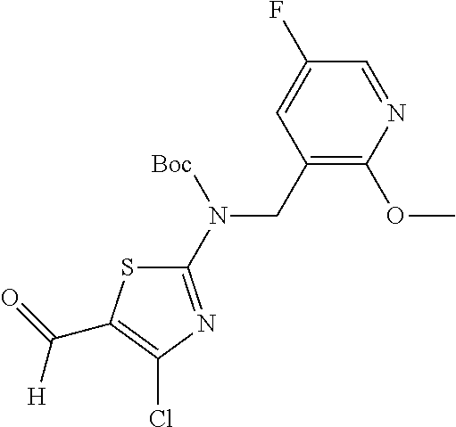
C1(N(CC2=C(OC)N=CC(F)=C2)[Boc])=NC(Cl)=C(C(=O)[H])S1
